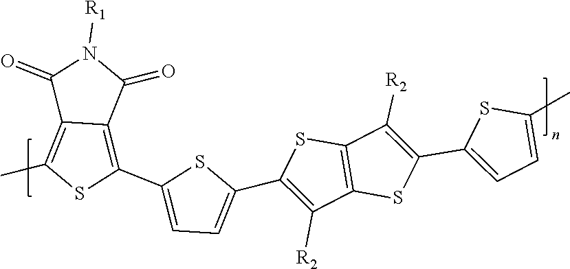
[R1]N1C(=O)C2=C(C)SC(C3=CC=C(C4=C([R2])C5=C(S4)C([R2])=C(C4=CC=C(C)S4)S5)S3)=C2C1=O
